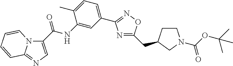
C1(C(NC2=CC(C3=NOC(CC4CCN(C(OC(C)(C)C)=O)C4)=N3)=CC=C2C)=O)=CN=C2N1C=CC=C2
